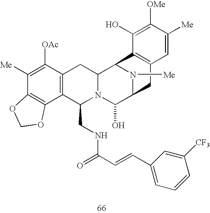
C1([Me])=C([OAc])C2=C(C3=C1OCO3)C(CNC(C=CC1=CC=CC([CF3])=C1)=O)N1C(C2)C2N([Me])C(C1O)CC1=C2C(O)=C([OMe])C([Me])=C1
